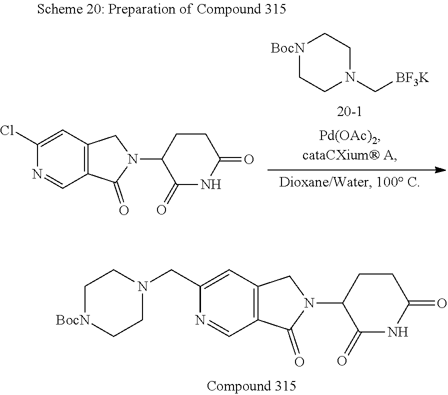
C12=C(CN(C3C(=O)NC(=O)CC3)C1=O)C=C(CN1CC[BocN]CC1)N=C2.C12=C(CN(C3C(=O)NC(=O)CC3)C1=O)C=C(Cl)N=C2.[BocN]1CCN(C[BF3K])CC1
